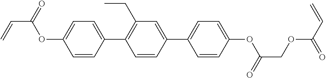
C1=CC(C2=C(CC)C=C(C3=CC=C(OC(=O)COC(=O)C=C)C=C3)C=C2)=CC=C1OC(C=C)=O
